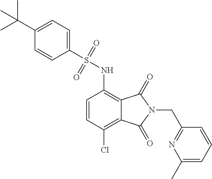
C1=CC(Cl)=C2C(=C1NS(C1=CC=C(C(C)(C)C)C=C1)(=O)=O)C(=O)N(CC1=NC(C)=CC=C1)C2=O
